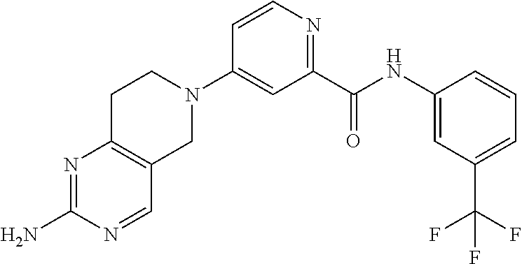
C1(N)=NC2=C(C=N1)CN(C1=CC(C(=O)NC3=CC(C(F)(F)F)=CC=C3)=NC=C1)CC2
